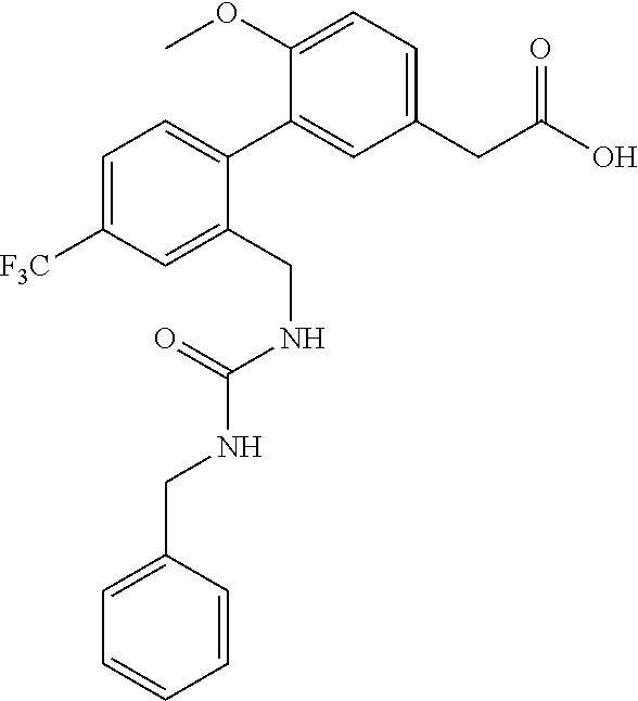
C1=C([F3C])C=C(CNC(=O)NCC2=CC=CC=C2)C(C2=CC(CC(O)=O)=CC=C2OC)=C1
